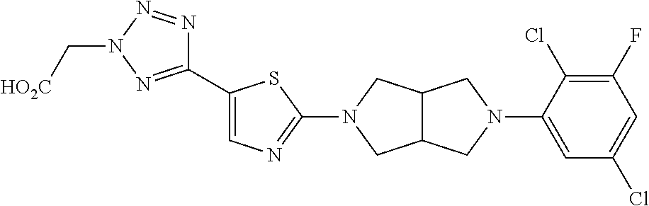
C1(C2=CN=C(N3CC4C(C3)CN(C3=CC(Cl)=CC(F)=C3Cl)C4)S2)=NN(C[HO2C])N=N1
